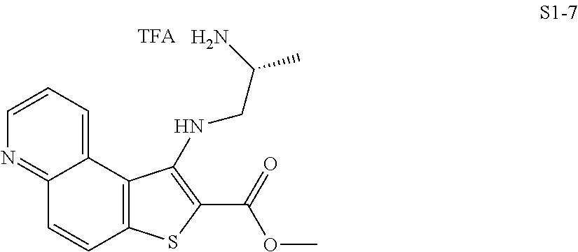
C12=CC=CN=C1C=CC1=C2C(NCC(N)C)=C(C(=O)OC)S1
